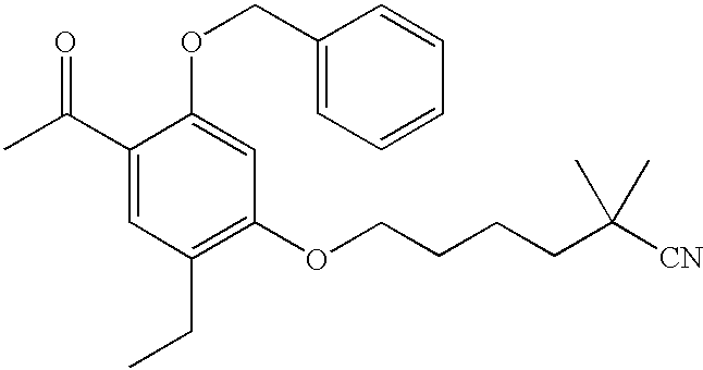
C(CCCC([CN])(C)C)OC1=C(CC)C=C(C(C)=O)C(OCC2=CC=CC=C2)=C1
